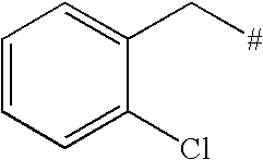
C1=CC=C(Cl)C(C[#])=C1
